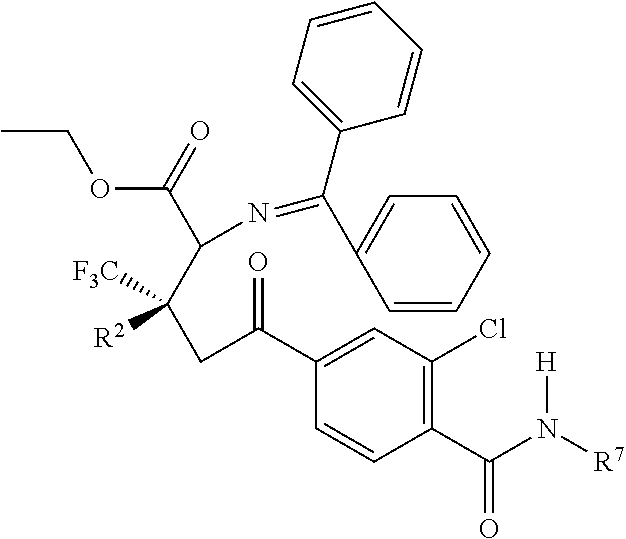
C1(C(N([R7])[H])=O)=C(Cl)C=C(C(CC(C(N=C(C2=CC=CC=C2)C2=CC=CC=C2)C(=O)OCC)([F3C])[R2])=O)C=C1
